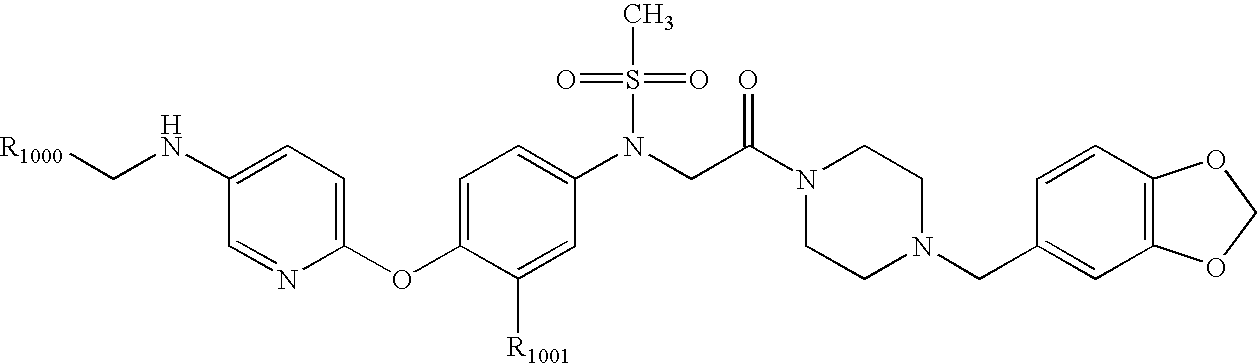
C1(OC2=CC=C(N(CC(N3CCN(CC4=CC5=C(C=C4)OCO5)CC3)=O)S(C)(=O)=O)C=C2[R1001])=CC=C(NC[R1000])C=N1
